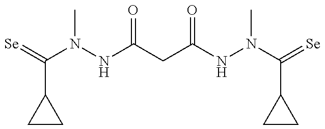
C1(C(=[Se])N(NC(CC(NN(C(=[Se])C2CC2)C)=O)=O)C)CC1
